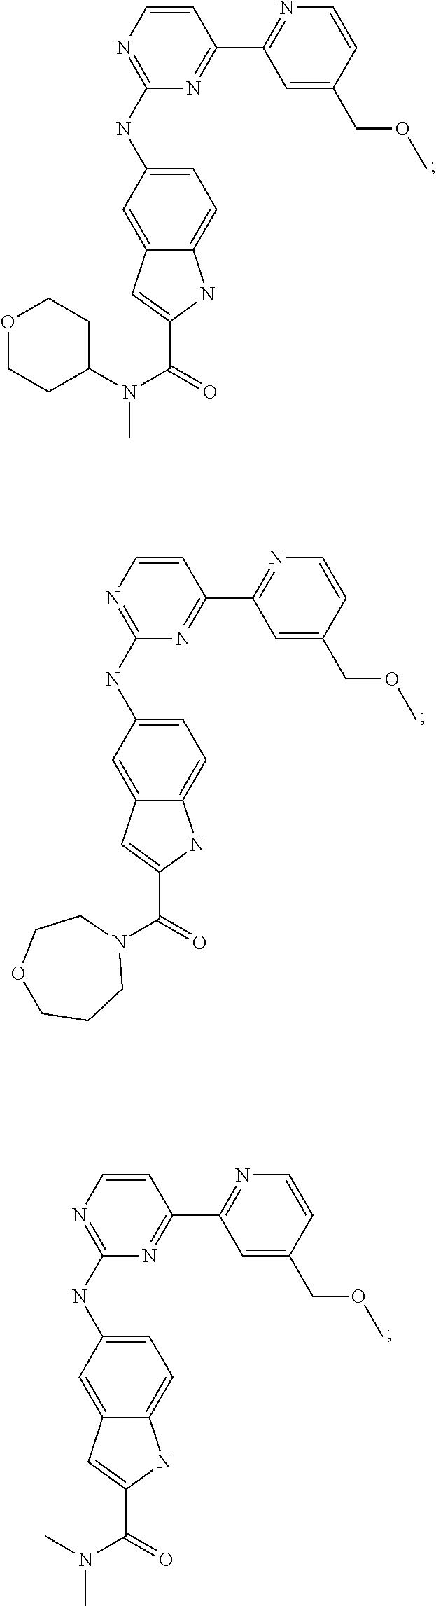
C1=CN=C(NC2=CC=C3C(=C2)C=C(C(=O)N(C2CCOCC2)C)N3)N=C1C1=NC=CC(COC)=C1.C1=CN=C(NC2=CC=C3C(=C2)C=C(C(=O)N2CCOCCC2)N3)N=C1C1=NC=CC(COC)=C1.C1=CN=C(NC2=CC=C3C(=C2)C=C(C(=O)N(C)C)N3)N=C1C1=NC=CC(COC)=C1
